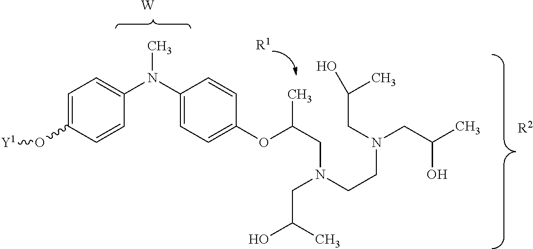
C1=C(O[Y1])C=CC(N(C2=CC=C(OC(CN(CCN(CC(C)O)CC(C)O)CC(O)C)C)C=C2)C)=C1.[R2].[R1].[W]
